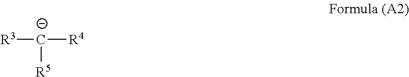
[R3][C-]([R5])[R4]
